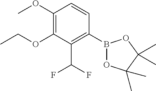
B1(C2=C(C(F)F)C(OCC)=C(OC)C=C2)OC(C)(C)C(C)(C)O1
